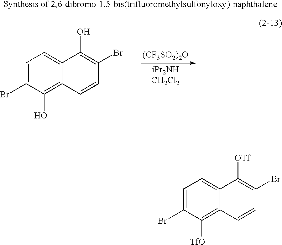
[(CF3SO2)2O].C1=C(Br)C(O)=C2C(=C1)C(O)=C(Br)C=C2.C1=C(Br)C([TfO])=C2C(=C1)C([OTf])=C(Br)C=C2
